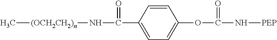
C[(OCH2CH2)n]NC(C1=CC=C(OC(N[PEP])=O)C=C1)=O
